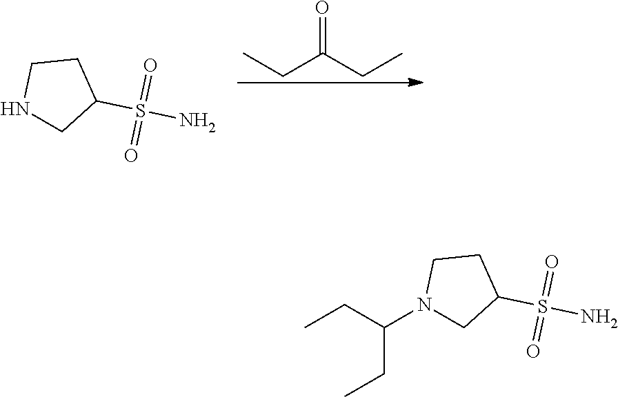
O=C(CC)CC.C1CNCC1S(N)(=O)=O.C1CN(C(CC)CC)CC1S(N)(=O)=O
